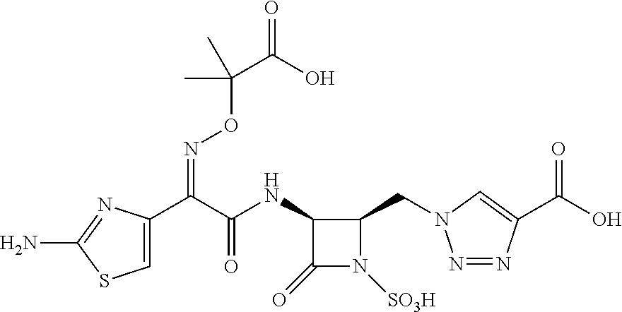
C1(=O)N([SO3H])C(CN2N=NC(C(O)=O)=C2)C1NC(C(C1=CSC(N)=N1)=NOC(C)(C(=O)O)C)=O
